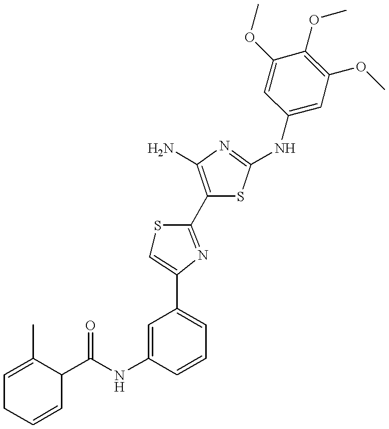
C1(C(NC2=CC(C3=CSC(C4=C(N)N=C(NC5=CC(OC)=C(OC)C(OC)=C5)S4)=N3)=CC=C2)=O)C(C)=CCC=C1
